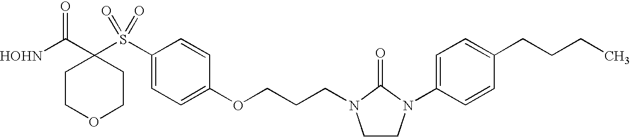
[HOHN]C(C1(S(C2=CC=C(OCCCN3CCN(C4=CC=C(CCCC)C=C4)C3=O)C=C2)(=O)=O)CCOCC1)=O
